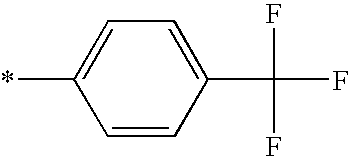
C1=CC(C(F)(F)F)=CC=C1*
